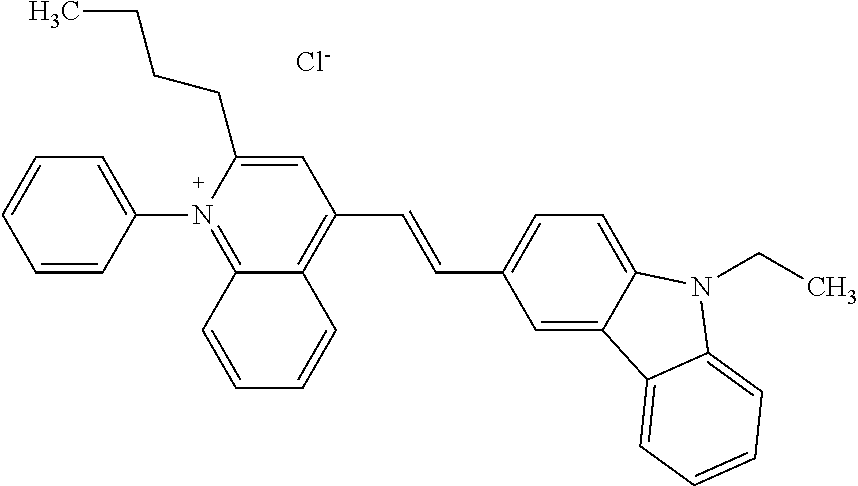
N1(C2=CC=CC=C2)=C2C(=C(C=CC3=CC=C4C(=C3)C3=CC=CC=C3N4CC)C=C1CCCC)C=CC=C2.[Cl-]
